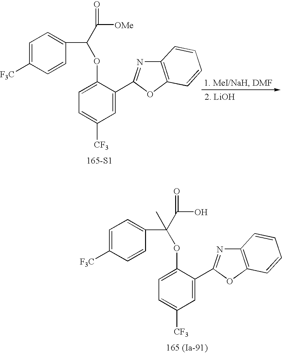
C1=C([F3C])C=CC(C(OC2=CC=C([CF3])C=C2C2=NC3=C(O2)C=CC=C3)C([OMe])=O)=C1.[165-S1].C1=C([F3C])C=CC(C(OC2=CC=C([CF3])C=C2C2=NC3=C(O2)C=CC=C3)(C(O)=O)C)=C1.[165 (Ia-91)]
